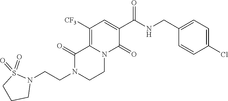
C12=C([CF3])C=C(C(=O)NCC3=CC=C(Cl)C=C3)C(=O)N1CCN(CCN1S(=O)(=O)CCC1)C2=O
